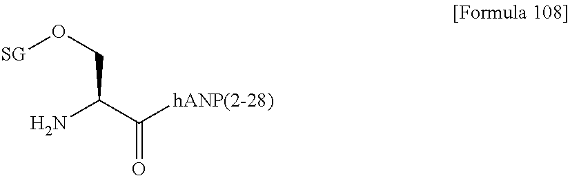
[SG]OCC(C([hANP(2-28)])=O)N
